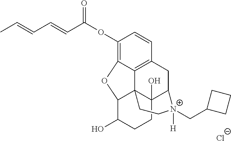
C1(OC(C=CC=CC)=O)=C2C3=C(C=C1)CC1C4(O)C3(C(C(O)CC4)O2)CC[N+]1(CC1CCC1)[H].[Cl-]
